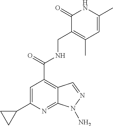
C1=C(C2CC2)N=C2C(=C1C(=O)NCC1=C(C)C=C(C)NC1=O)C=NN2N
